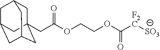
C(C(=O)OCCOC([F2C][SO3])=O)C12CC3CC(CC(C1)C3)C2
